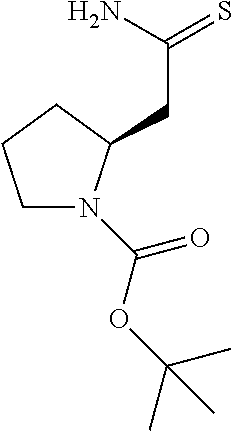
C1N(C(OC(C)(C)C)=O)C(CC(N)=S)CC1
